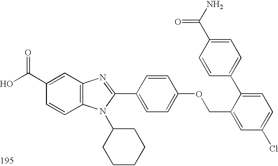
OC(C1=CC2=C(C=C1)N(C1CCCCC1)C(C1=CC=C(OCC3=CC(Cl)=CC=C3C3=CC=C(C(N)=O)C=C3)C=C1)=N2)=O
